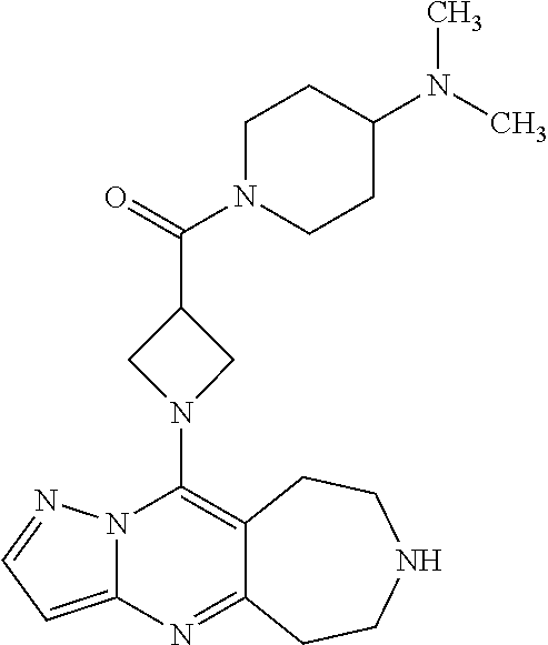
C12=C(N3CC(C(=O)N4CCC(N(C)C)CC4)C3)N3C(=CC=N3)N=C1CCNCC2
